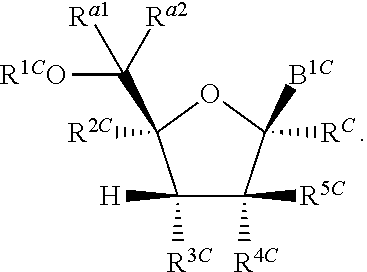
C1([R3C])([H])C([R4C])([R5C])C([B1C])([RC])OC1(C([Ra2])([R1CO])[Ra1])[R2C]
